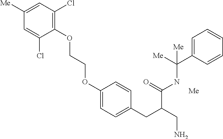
C1(OCCOC2=CC=C(CC(CN)C(=O)NC(C3=CC=CC=C3)([Me])[Me])C=C2)=C(Cl)C=C([Me])C=C1Cl.[Me]
